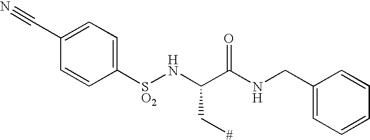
C1(C#N)=CC=C([SO2]NC(C(NCC2=CC=CC=C2)=O)C[#])C=C1
